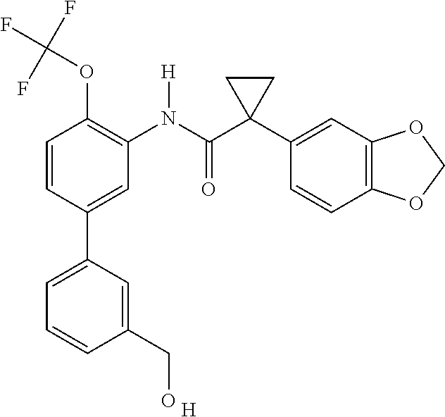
C1=C(C2=CC=CC(CO)=C2)C=CC(OC(F)(F)F)=C1N(C(C1(C2=CC3=C(C=C2)OCO3)CC1)=O)[H].[H]
